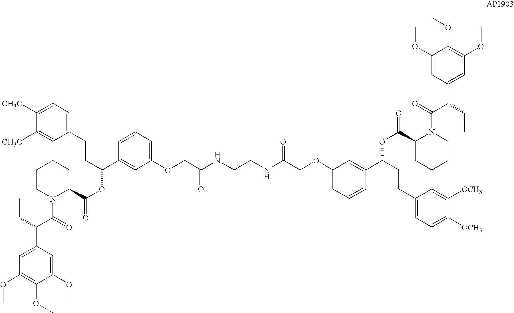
C1([CH3O])=CC=C(CCC(OC(C2CCCCN2C(C(CC)C2=CC(OC)=C(OC)C(OC)=C2)=O)=O)C2=CC(OCC(NCCNC(COC3=CC=CC(C(OC(C4CCCCN4C(=O)C(CC)C4=CC(OC)=C(OC)C(OC)=C4)=O)CCC4=CC=C([OCH3])C([OCH3])=C4)=C3)=O)=O)=CC=C2)C=C1[CH3O]
